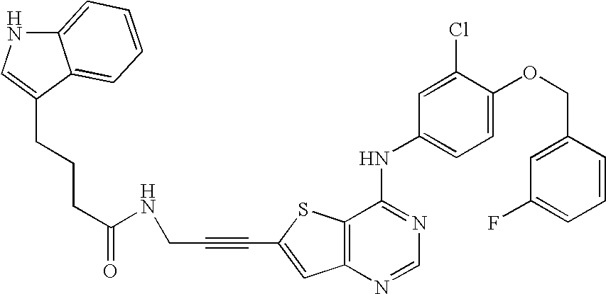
C12=C(SC(C#CCNC(=O)CCCC3=CNC4=CC=CC=C34)=C1)C(NC1=CC=C(OCC3=CC(F)=CC=C3)C(Cl)=C1)=NC=N2
